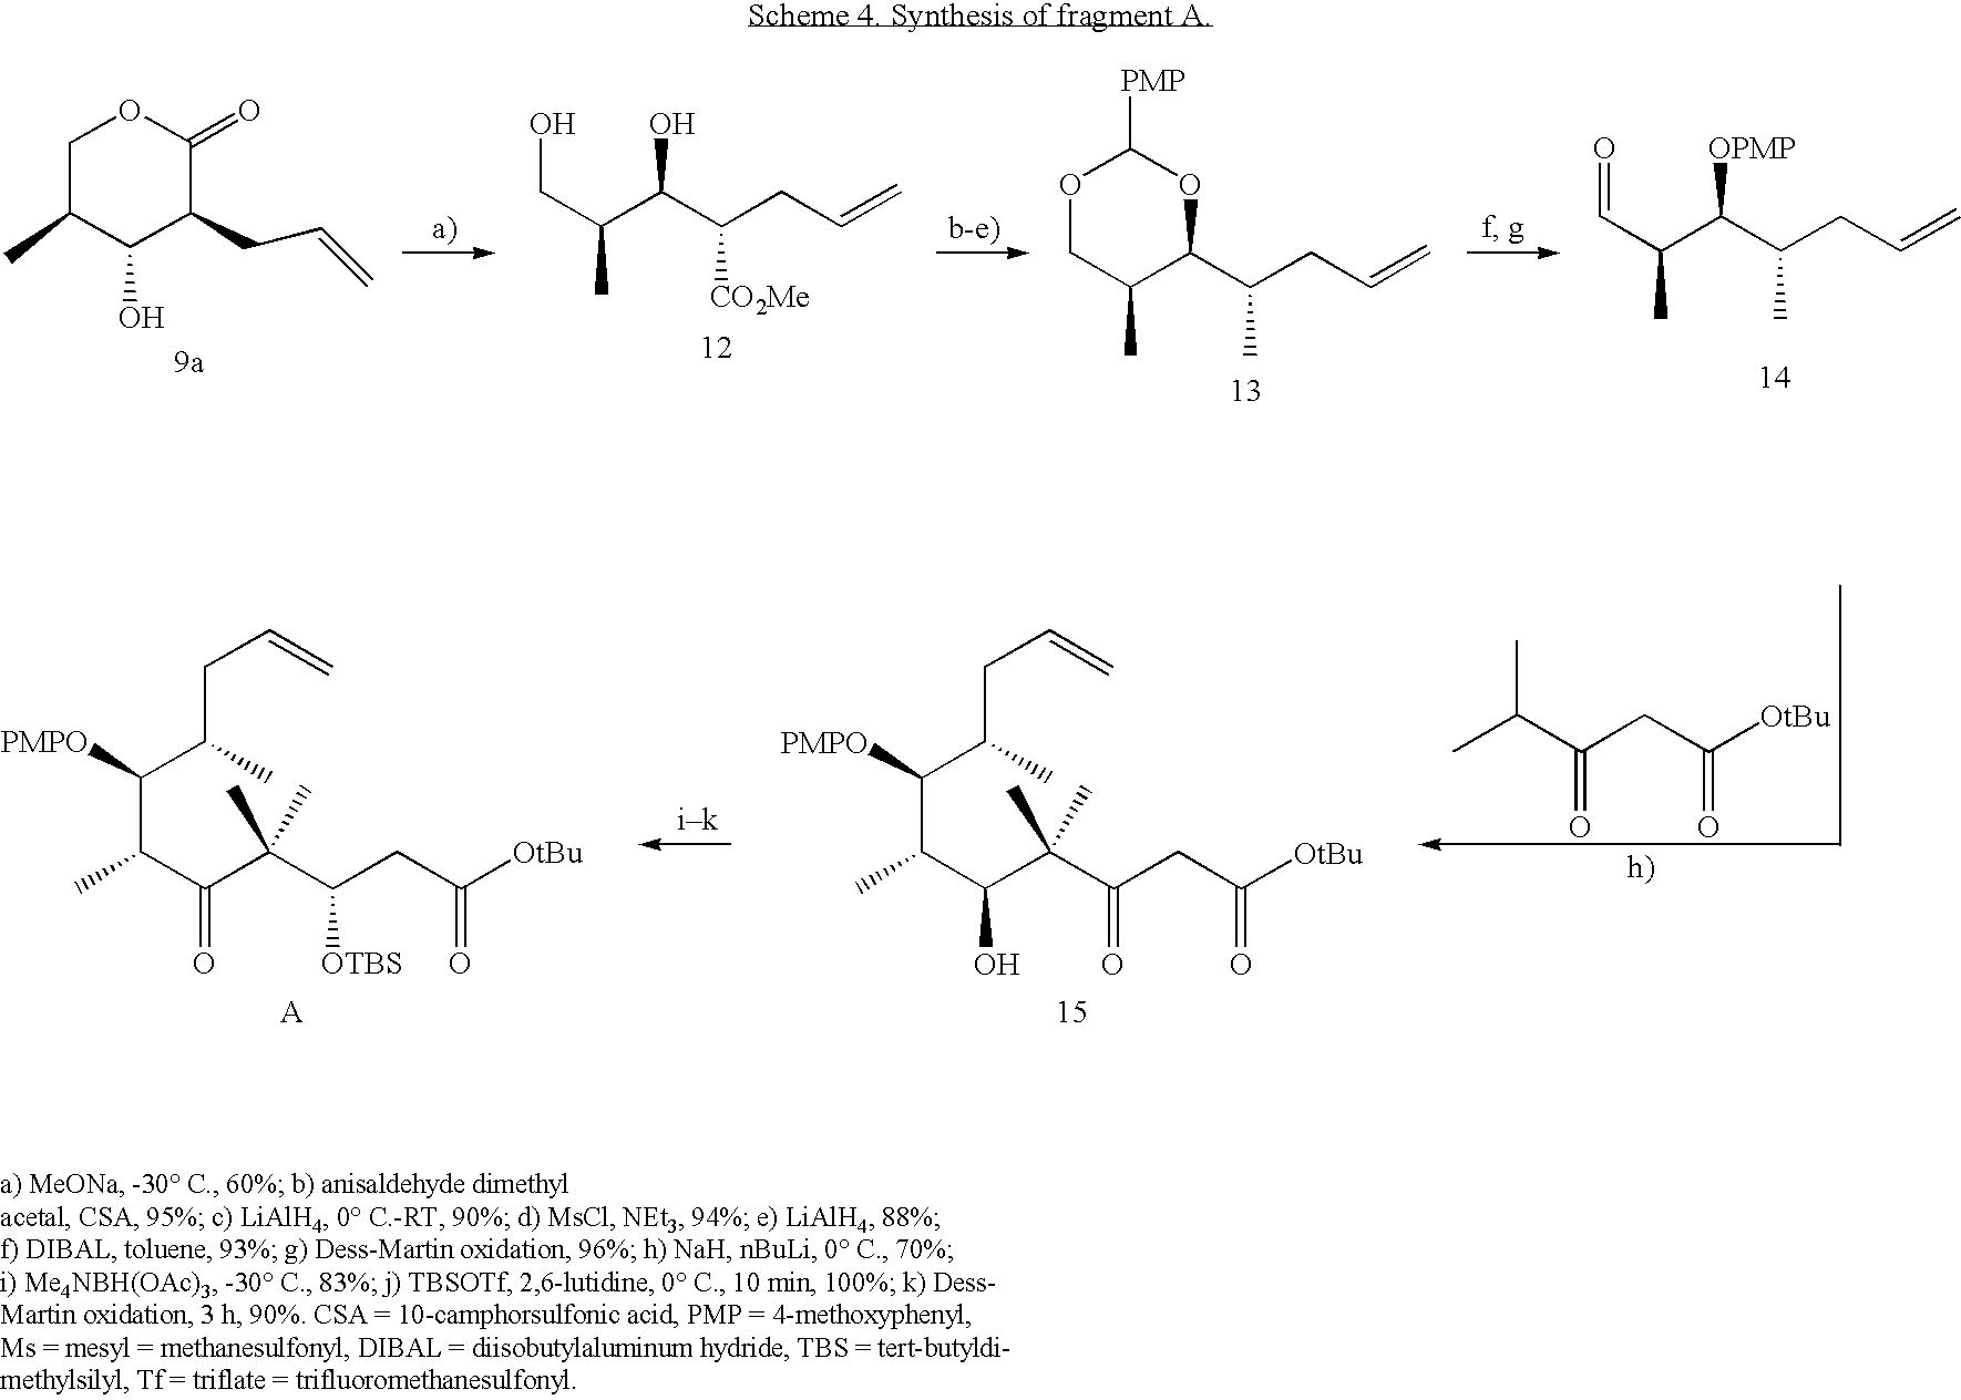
C(C(C)C(C(C(C(C(CC([OtBu])=O)[OTBS])(C)C)=O)C)[PMPO])C=C.C(C(C)C(C(C(C(C(CC([OtBu])=O)=O)(C)C)O)C)[PMPO])C=C.CC(C(CC([OtBu])=O)=O)C.C(C(C(C(CC=C)[CO2Me])O)C)O.O1CC(C)C(C(CC=C)C)OC1[PMP].C(C(C(C(CC=C)C)[OPMP])C)=O.C1C(C)C(O)C(CC=C)C(=O)O1
